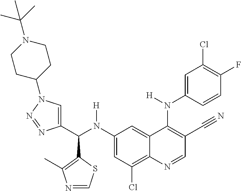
C1(N(C(C2=CN(C3CCN(C(C)(C)C)CC3)N=N2)C2=C(C)N=CS2)[H])=CC(Cl)=C2C(=C1)C(N(C1=CC(Cl)=C(F)C=C1)[H])=C(C#N)C=N2
